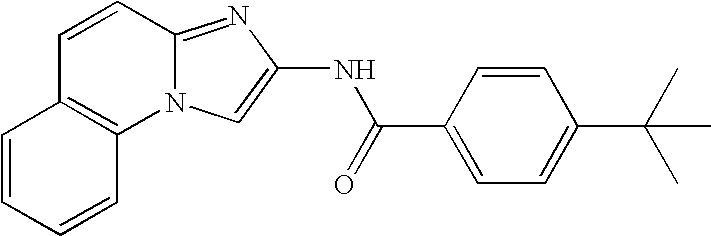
C1=CC2=NC(NC(C3=CC=C(C(C)(C)C)C=C3)=O)=CN2C2=C1C=CC=C2
